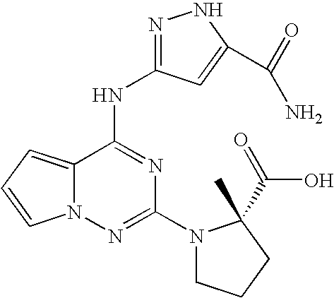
N(C1=NC(N2CCCC2(C(=O)O)C)=NN2C1=CC=C2)C1=NNC(C(=O)N)=C1
